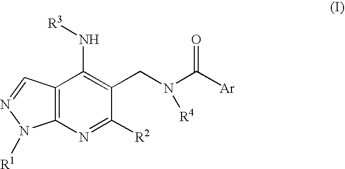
C12=C(N=C([R2])C(CN([R4])C([Ar])=O)=C1N[R3])N([R1])N=C2
